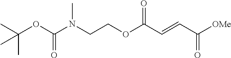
N(CCOC(C=CC([OMe])=O)=O)(C(OC(C)(C)C)=O)C
